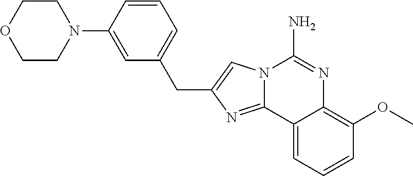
N12C(=NC(CC3=CC=CC(N4CCOCC4)=C3)=C1)C1=CC=CC(OC)=C1N=C2N
